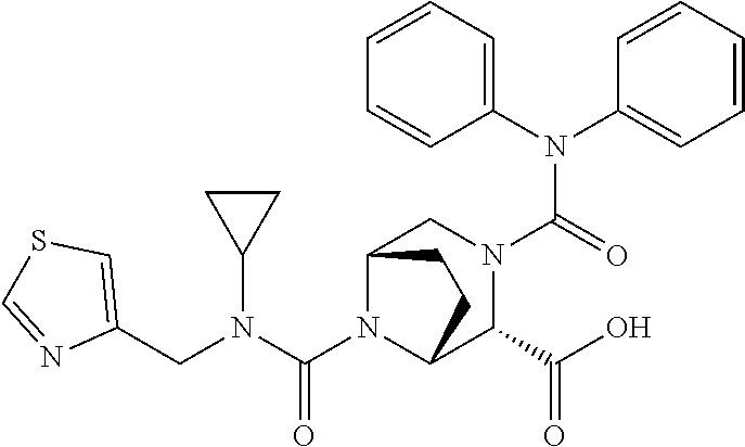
C(N1C2C(C(=O)O)N(C(N(C3=CC=CC=C3)C3=CC=CC=C3)=O)CC1CC2)(N(CC1=CSC=N1)C1CC1)=O
